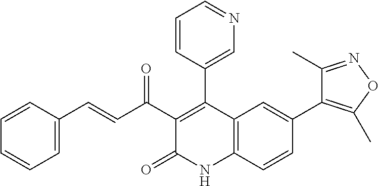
C12=C(C=CC(C3=C(C)ON=C3C)=C1)NC(=O)C(C(C=CC1=CC=CC=C1)=O)=C2C1=CN=CC=C1
